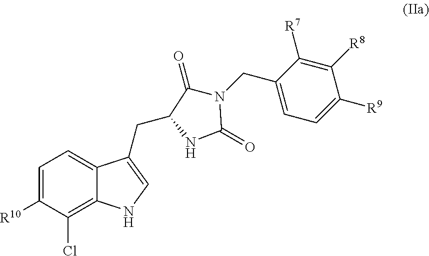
C1=C([R10])C(Cl)=C2C(=C1)C(CC1C(=O)N(CC3=CC=C([R9])C([R8])=C3[R7])C(=O)N1)=CN2
